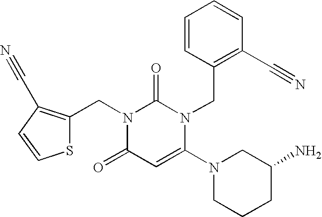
N1(CC2=C(C#N)C=CS2)C(=O)C=C(N2CCCC(N)C2)N(CC2=C(C#N)C=CC=C2)C1=O
